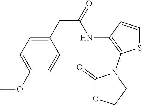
C1(CC(=O)NC2=C(N3C(=O)OCC3)SC=C2)=CC=C(OC)C=C1
